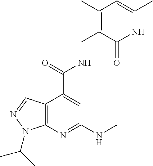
C12=C(N=C(NC)C=C1C(=O)NCC1=C(C)C=C(C)NC1=O)N(C(C)C)N=C2
